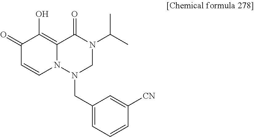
C(N1CN(C(C)C)C(=O)C2=C(O)C(=O)C=CN12)C1=CC=CC([CN])=C1
